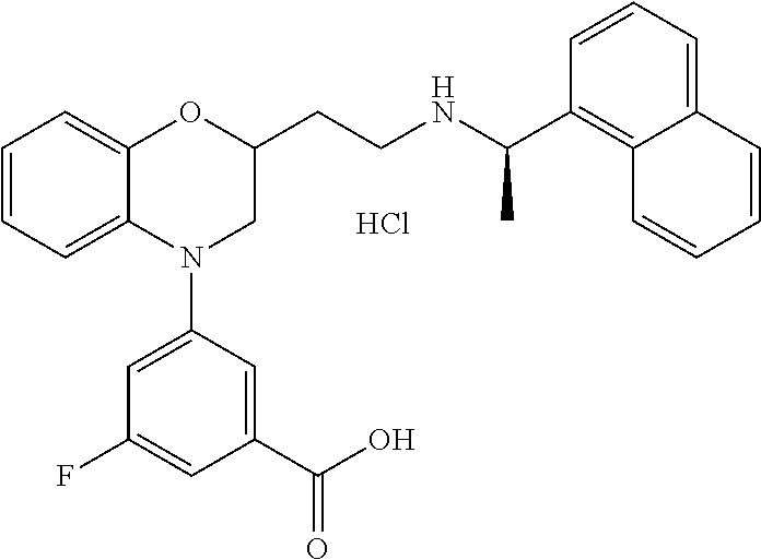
Cl.C1=CC=C2C(=C1)OC(CCNC(C1=C3C(=CC=C1)C=CC=C3)C)CN2C1=CC(F)=CC(C(O)=O)=C1
